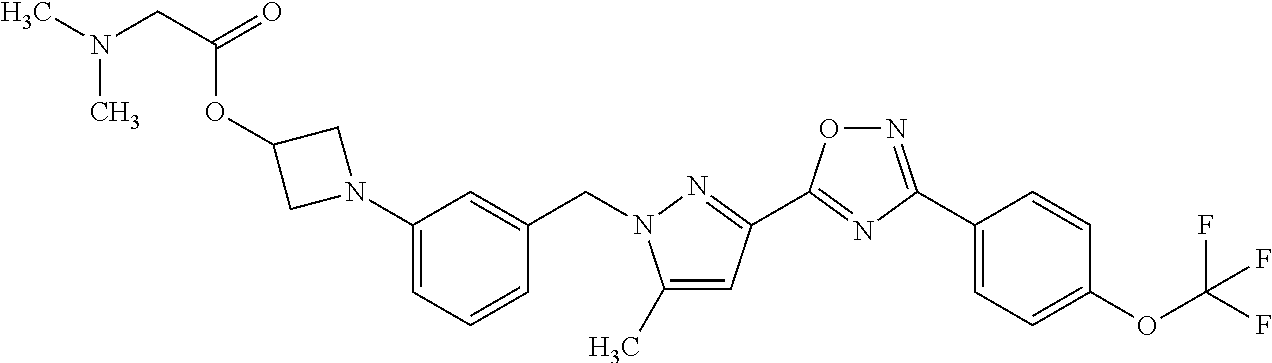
N1(C2=CC=CC(CN3C(C)=CC(C4=NC(C5=CC=C(OC(F)(F)F)C=C5)=NO4)=N3)=C2)CC(OC(CN(C)C)=O)C1
